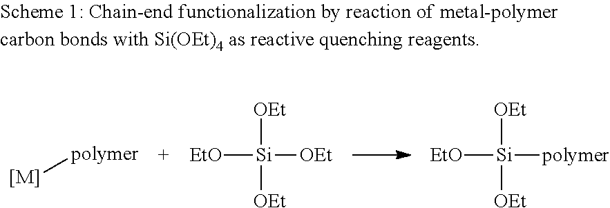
[[M]][polymer].[EtO][Si]([OEt])([OEt])[OEt].[EtO][Si]([OEt])([OEt])[polymer]
